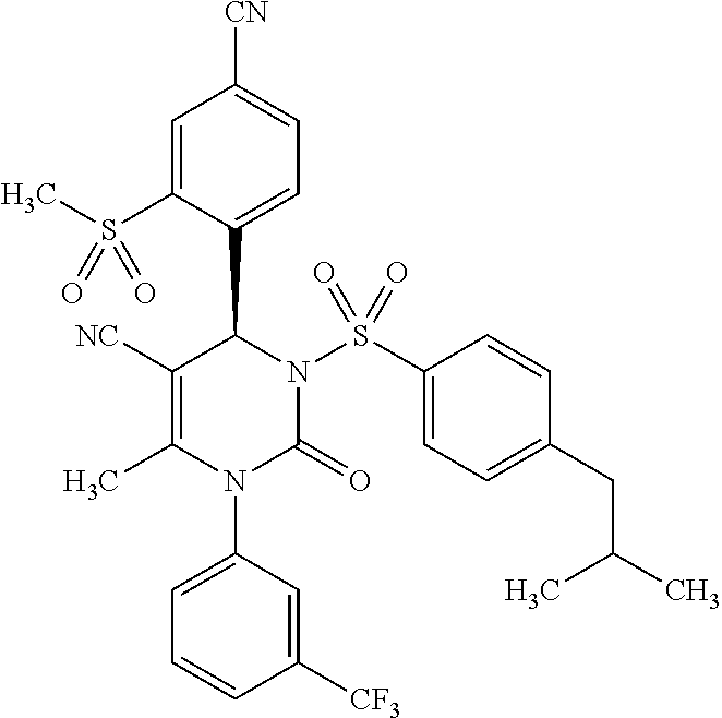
C1([NC])=C(C)N(C2=CC=CC([CF3])=C2)C(=O)N(S(C2=CC=C(CC(C)C)C=C2)(=O)=O)C1C1=CC=C([CN])C=C1S(C)(=O)=O
